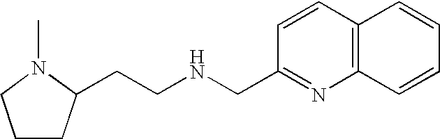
C1CC(CCNCC2=NC3=C(C=C2)C=CC=C3)N(C)C1
